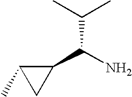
NC(C1C(C)C1)C(C)C
